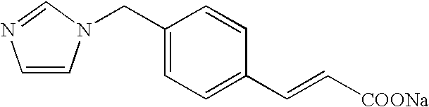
C1=CN(CC2=CC=C(C=C[COONa])C=C2)C=N1
